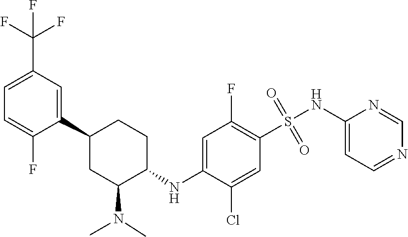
C1(C2CC(N(C)C)C(NC3=CC(F)=C(S(=O)(=O)NC4=CC=NC=N4)C=C3Cl)CC2)=CC(C(F)(F)F)=CC=C1F
